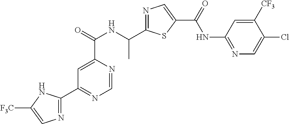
C1=NC(C(=O)NC(C2=NC=C(C(=O)NC3=NC=C(Cl)C([CF3])=C3)S2)C)=CC(C2=NC=C([F3C])N2)=N1
